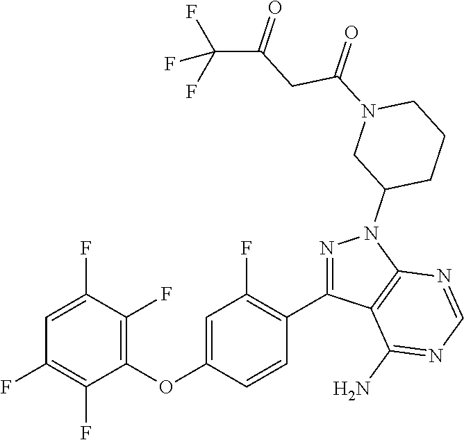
C1=C(F)C(F)=C(OC2=CC(F)=C(C3=NN(C4CCCN(C(=O)CC(=O)C(F)(F)F)C4)C4=C3C(N)=NC=N4)C=C2)C(F)=C1F
